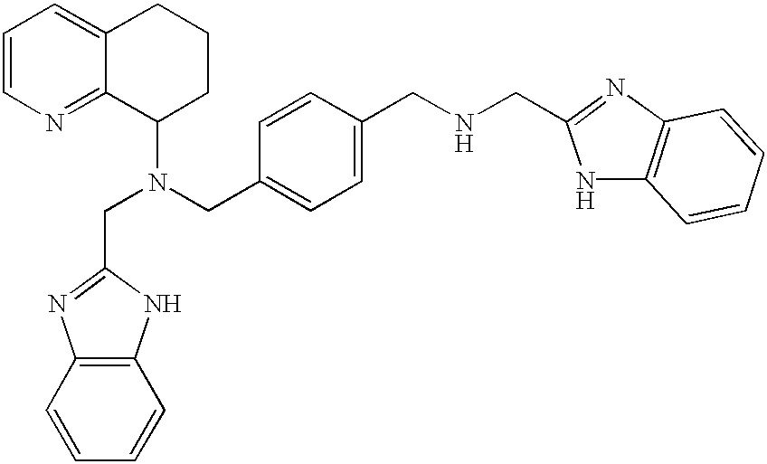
C1=CN=C2C(=C1)CCCC2N(CC1=CC=C(CNCC2=NC3=C(N2)C=CC=C3)C=C1)CC1=NC2=C(N1)C=CC=C2
